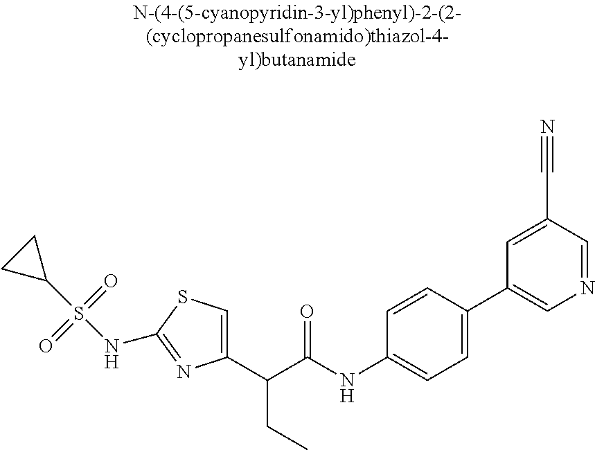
C1(C(C(NC2=CC=C(C3=CN=CC(C#N)=C3)C=C2)=O)CC)=CSC(NS(C2CC2)(=O)=O)=N1
